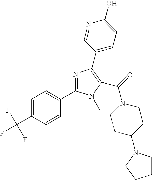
C1=C(C(F)(F)F)C=CC(C2=NC(C3=CC=C(O)N=C3)=C(C(=O)N3CCC(N4CCCC4)CC3)N2C)=C1
